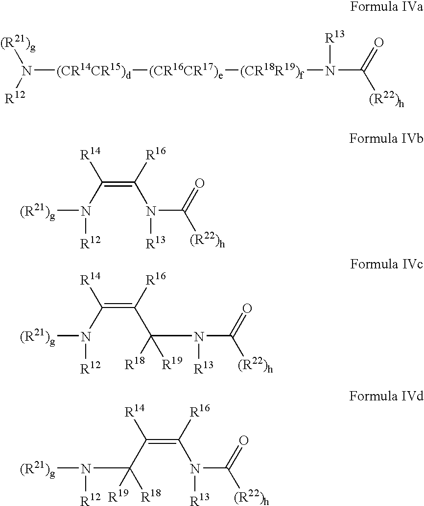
[(R21)g]N([R12])[(CR14CR15)d][(CR16CR17)e][(CR18R19)f]N(C(=O)[(R22)h])[R13].[(R21)g]N([R12])C(=C(N([R13])C(=O)[(R22)h])[R16])[R14].[(R21)g]N([R12])C(=C(C([R19])(N([R13])C(=O)[(R22)h])[R18])[R16])[R14].N(C([R19])(C(=C(N([R13])C(=O)[(R22)h])[R16])[R14])[R18])([(R21)g])[R12]
